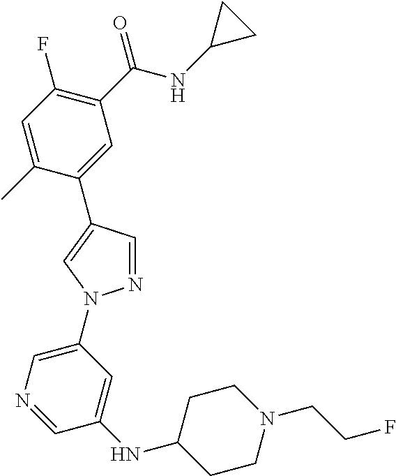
C1(C(NC2CC2)=O)=C(F)C=C(C)C(C2=CN(C3=CN=CC(NC4CCN(CCF)CC4)=C3)N=C2)=C1
